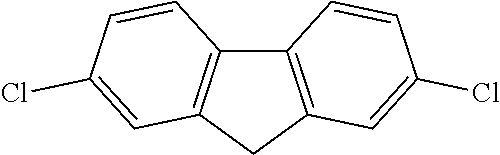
C12=C(C=C(Cl)C=C1)CC1=C2C=CC(Cl)=C1
